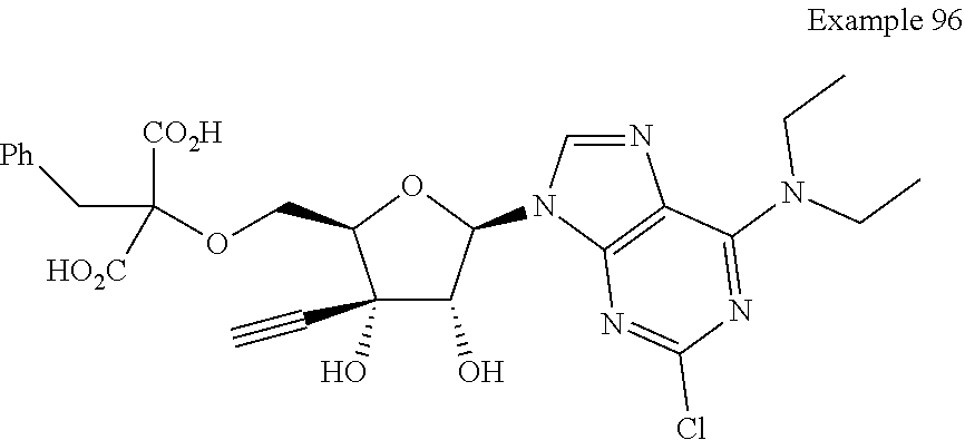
C1(O)(C#C)C(O)C(N2C3=C(N=C2)C(N(CC)CC)=NC(Cl)=N3)OC1COC(C[Ph])([CO2H])[HO2C]
